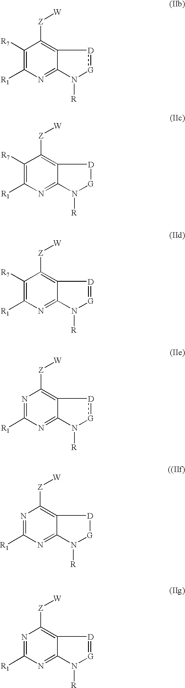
C1([R7])=C([R1])N=C2C(=C1[Z][W])[D]:[G]N2[R].C1([R7])=C([R1])N=C2C(=C1[Z][W])[D][G]N2[R].C1([R7])=C([R1])N=C2C(=C1[Z][W])[D]=[G]N2[R].N1=C([R1])N=C2C(=C1[Z][W])[D]:[G]N2[R].N1=C([R1])N=C2C(=C1[Z][W])[D][G]N2[R].N1=C([R1])N=C2C(=C1[Z][W])[D]=[G]N2[R]
